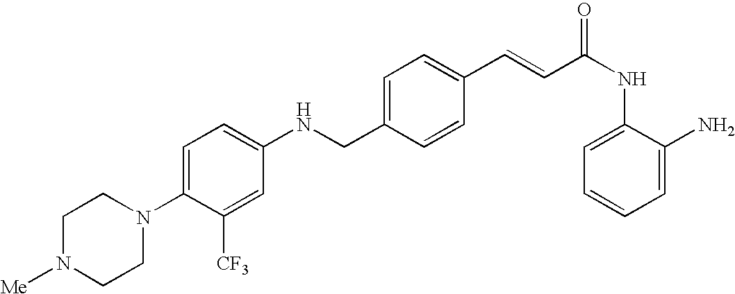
C1(C=CC(NC2=CC=CC=C2N)=O)=CC=C(CNC2=CC=C(N3CCN([Me])CC3)C([CF3])=C2)C=C1
